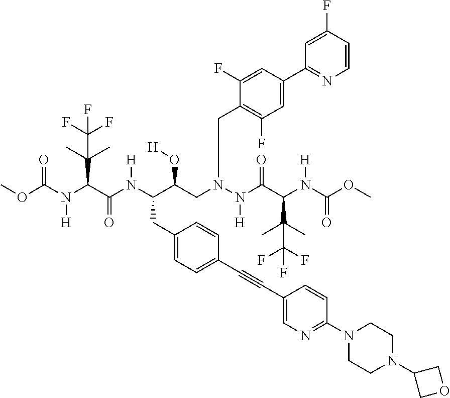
COC(N(C(C(N(C(C(CN(N(C(C(N(C(OC)=O)[H])C(C)(C)C(F)(F)F)=O)[H])CC1=C(F)C=C(C2=NC=CC(F)=C2)C=C1F)O[H])CC1=CC=C(C#CC2=CN=C(N3CCN(C4COC4)CC3)C=C2)C=C1)[H])=O)C(C)(C)C(F)(F)F)[H])=O
